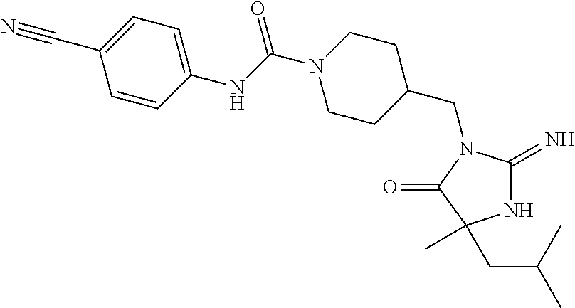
C1C(CN2C(=N)NC(C)(CC(C)C)C2=O)CCN(C(NC2=CC=C(C#N)C=C2)=O)C1
